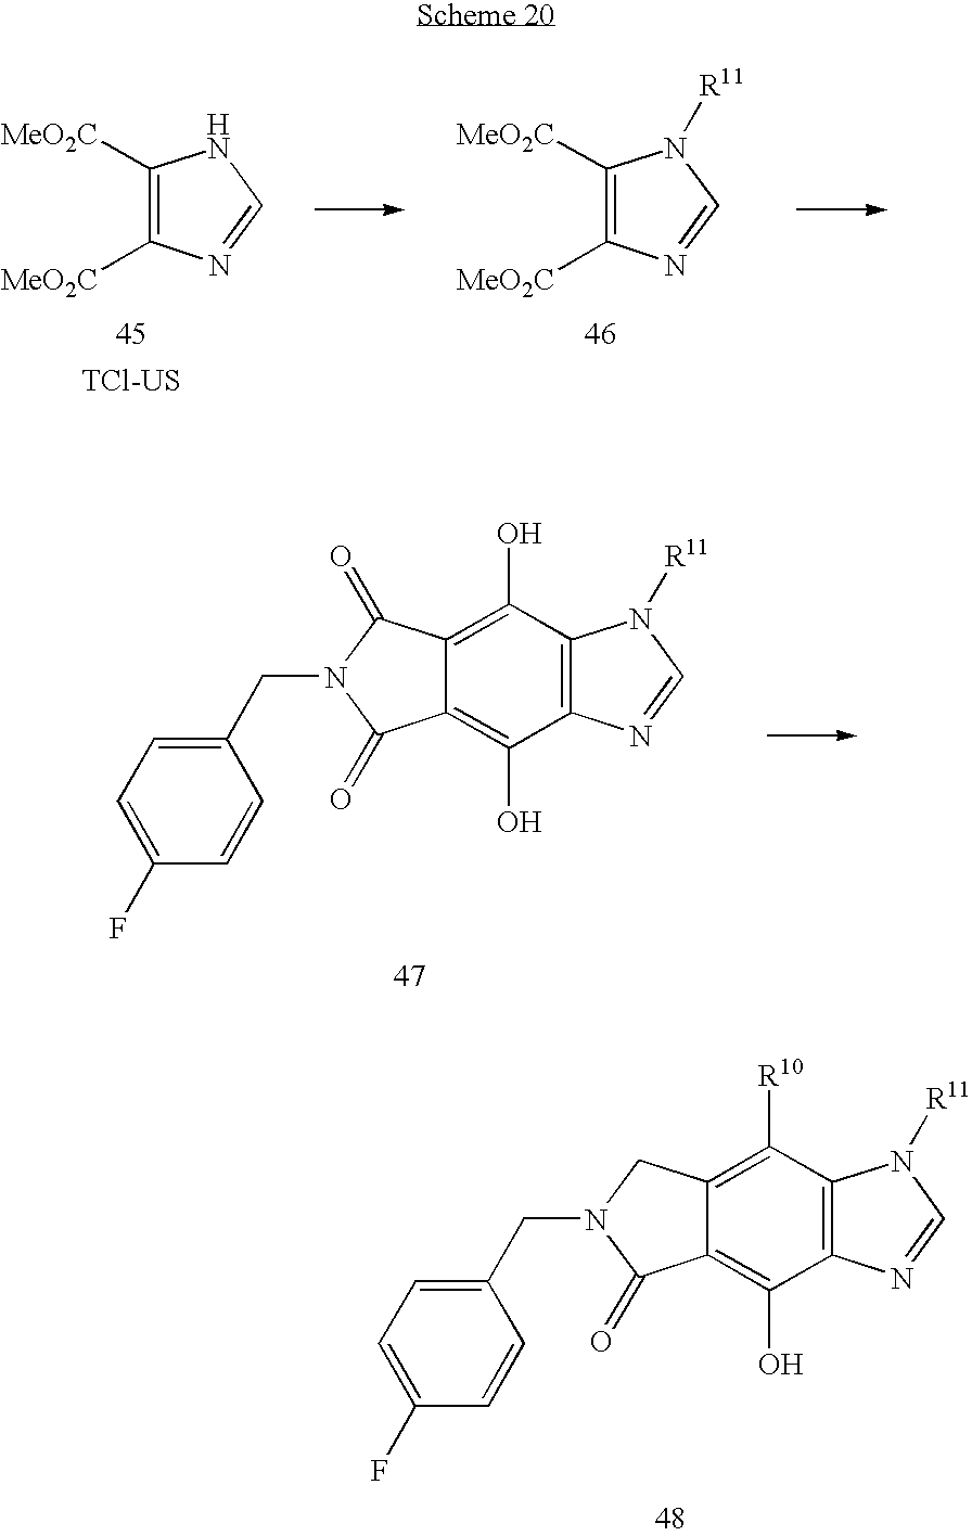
C1(CN2C(=O)C3=C(O)C4=C(C([R10])=C3C2)N([R11])C=N4)=CC=C(F)C=C1.C1([MeO2C])=C([MeO2C])N=CN1[R11].C1([MeO2C])=C([MeO2C])N=CN1.[TCl-US].C1(CN2C(=O)C3=C(O)C4=C(C(O)=C3C2=O)N([R11])C=N4)=CC=C(F)C=C1
